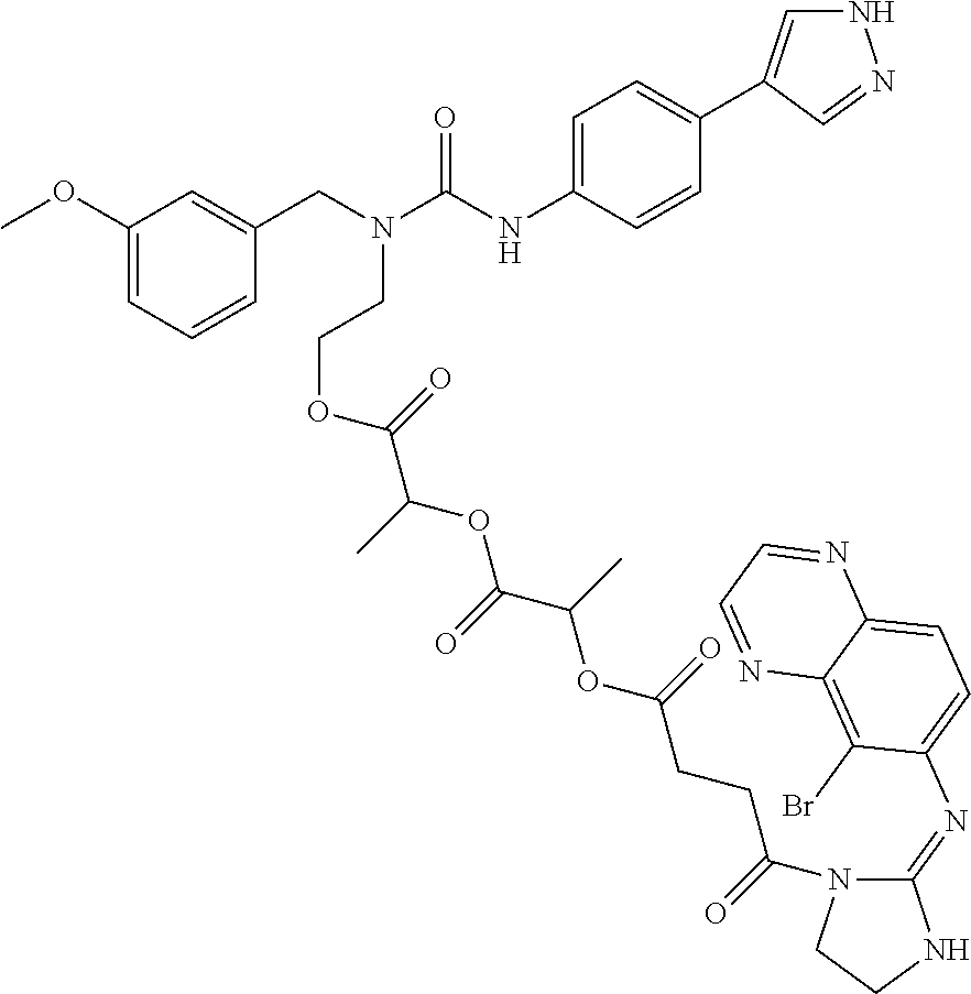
C1=C(NC(N(CC2=CC(OC)=CC=C2)CCOC(C(OC(C(OC(CCC(N2C(=NC3=CC=C4C(=C3Br)N=CC=N4)NCC2)=O)=O)C)=O)C)=O)=O)C=CC(C2=CNN=C2)=C1
